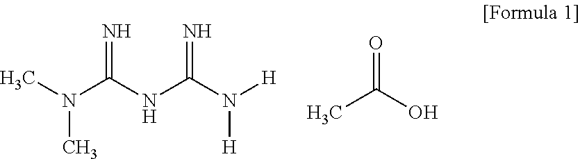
N=C(NC(N([H])[H])=N)N(C)C.O=C(O)C
